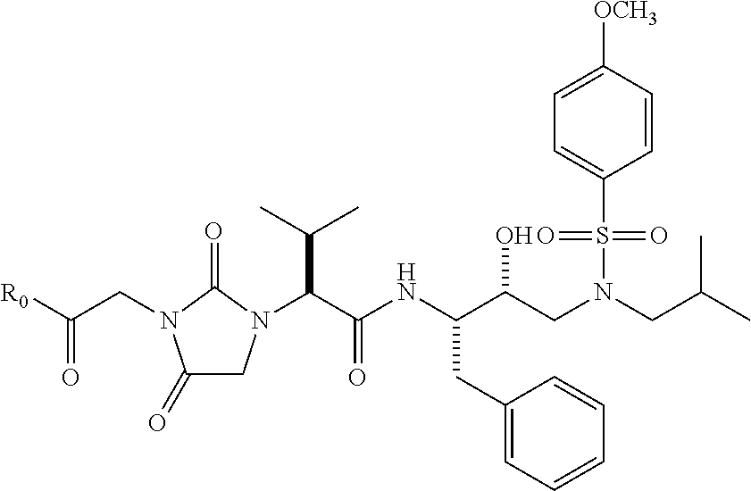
C1(=O)CN(C(C(NC(C(CN(CC(C)C)S(=O)(=O)C2=CC=C([OCH3])C=C2)O)CC2=CC=CC=C2)=O)C(C)C)C(=O)N1CC([R0])=O
